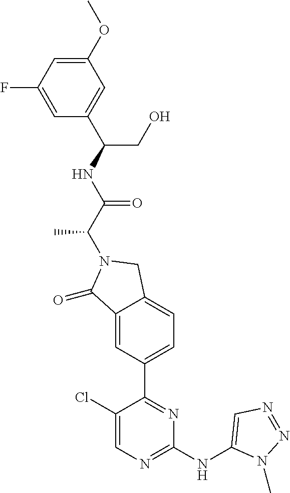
C1(=O)C2=CC(C3=NC(NC4=CN=NN4C)=NC=C3Cl)=CC=C2CN1C(C(NC(C1=CC(OC)=CC(F)=C1)CO)=O)C
